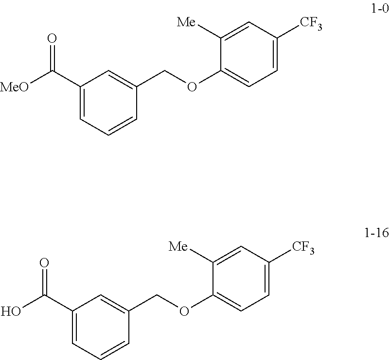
[MeO]C(C1=CC=CC(COC2=CC=C([CF3])C=C2[Me])=C1)=O.OC(C1=CC=CC(COC2=CC=C([CF3])C=C2[Me])=C1)=O
